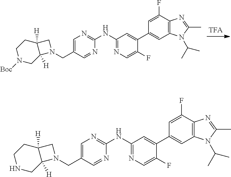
C1(CN2CC3([H])C2([H])CN([Boc])CC3)=CN=C(NC2=NC=C(F)C(C3=CC4=C(C(F)=C3)N=C(C)N4C(C)C)=C2)N=C1.C1(CN2CC3([H])C2([H])CNCC3)=CN=C(NC2=NC=C(F)C(C3=CC4=C(C(F)=C3)N=C(C)N4C(C)C)=C2)N=C1
